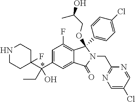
C1(C(C2=CC(F)=C3C(=C2)C(=O)N(CC2=NC=C(Cl)C=N2)C3(OCC(O)C)C2=CC=C(Cl)C=C2)(CC)O)(F)CCNCC1
